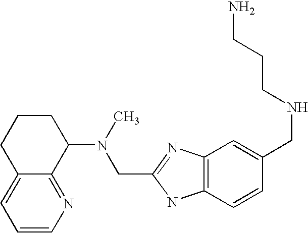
C1=CN=C2C(=C1)CCCC2N(CC1=NC2=C(N1)C=CC(CNCCCN)=C2)C
